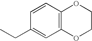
C12=C(C=CC(CC)=C1)OCCO2
